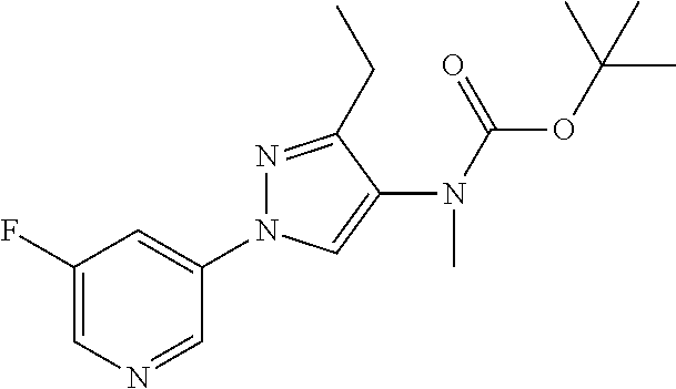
C1(F)=CN=CC(N2N=C(CC)C(N(C(OC(C)(C)C)=O)C)=C2)=C1
